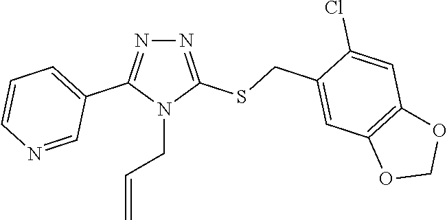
N1=C(SCC2=CC3=C(C=C2Cl)OCO3)N(CC=C)C(C2=CC=CN=C2)=N1
